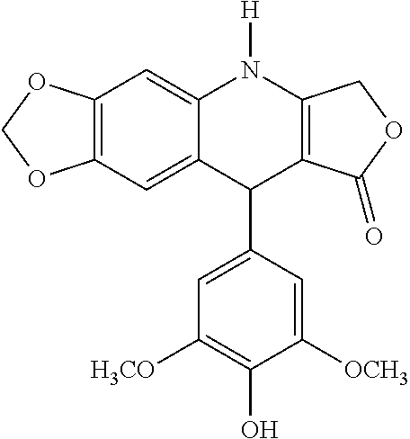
C12=C(C=C3C(=C1)N([H])C1=C(C3C3=CC([H3CO])=C(O)C([OCH3])=C3)C(=O)OC1)OCO2
